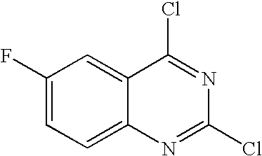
C1(F)=CC=C2C(=C1)C(Cl)=NC(Cl)=N2
